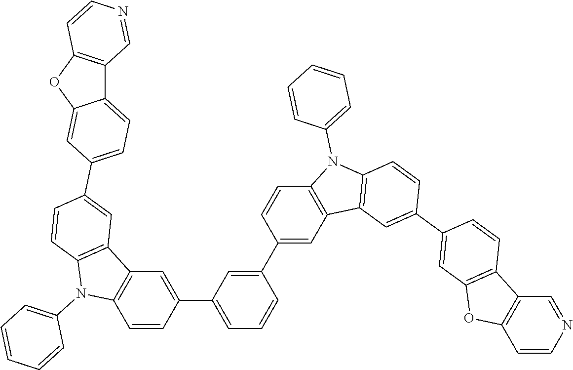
C12=CC=C(C3=CC4=C(N(C5=CC=CC=C5)C5=C4C=C(C4=CC=CC(C6=CC7=C(C=C6)N(C6=CC=CC=C6)C6=C7C=C(C7=CC8=C(C9=C(C=CN=C9)O8)C=C7)C=C6)=C4)C=C5)C=C3)C=C1OC1=C2C=NC=C1
